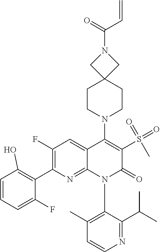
C1(N2C3=NC(C4=C(O)C=CC=C4F)=C(F)C=C3C(N3CCC4(CN(C(C=C)=O)C4)CC3)=C(S(=O)(C)=O)C2=O)=C(C)C=CN=C1C(C)C
